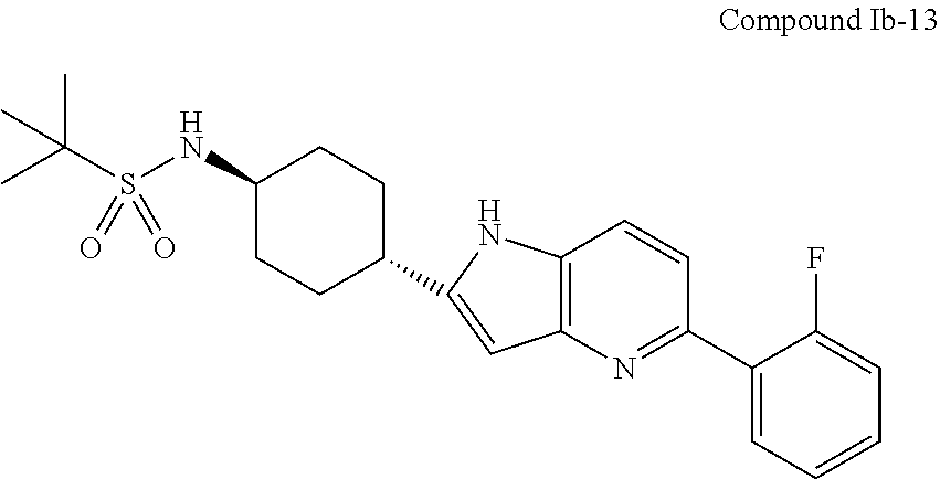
C1(NS(C(C)(C)C)(=O)=O)CCC(C2=CC3=C(C=CC(C4=CC=CC=C4F)=N3)N2)CC1
